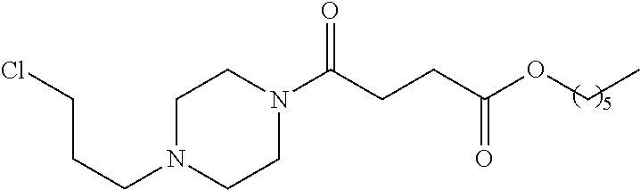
C1N(CCCCl)CCN(C(CCC(OCC)=O)=O)C1
